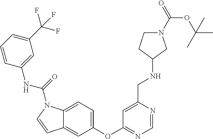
C1=NC(CNC2CN(C(=O)OC(C)(C)C)CC2)=CC(OC2=CC=C3C(=C2)C=CN3C(=O)NC2=CC(C(F)(F)F)=CC=C2)=N1
